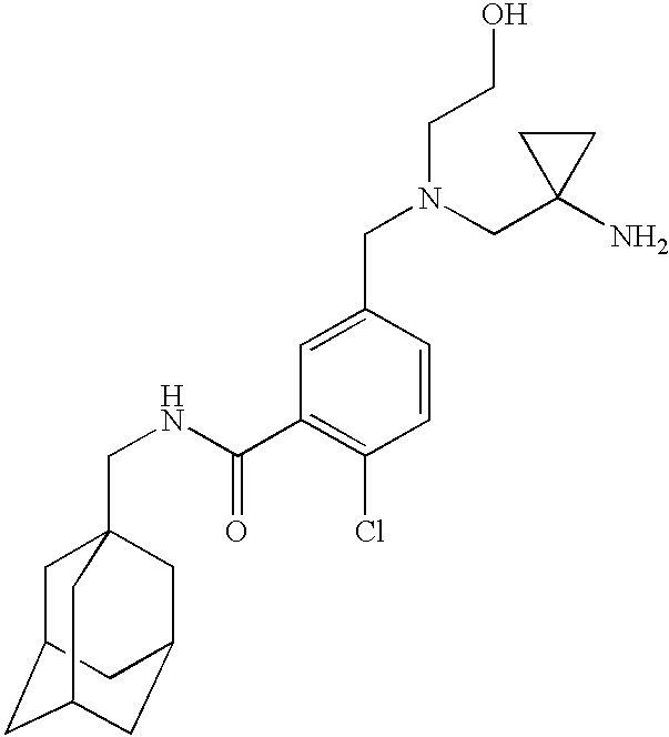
C1C2CC3CC(CC1(CNC(C1=C(Cl)C=CC(CN(CC4(N)CC4)CCO)=C1)=O)C3)C2
